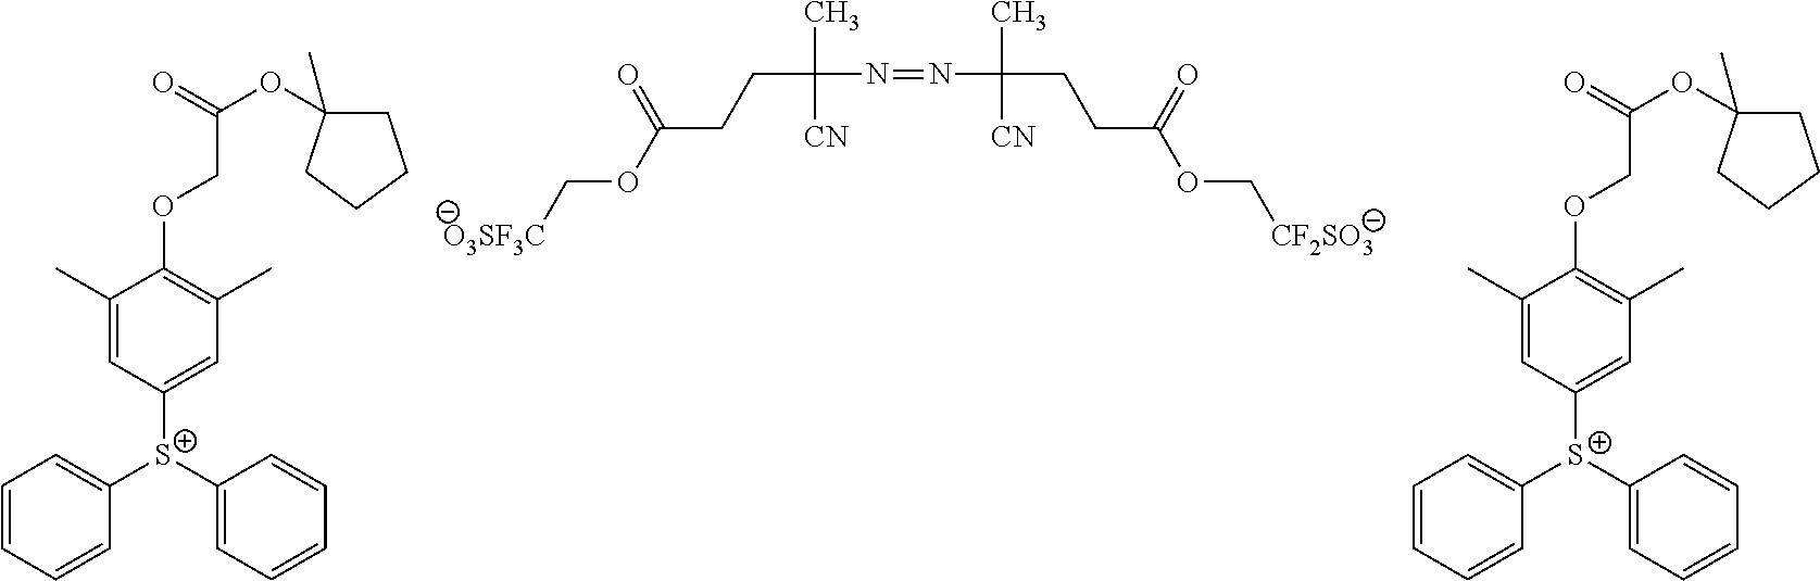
[O3SF3C]COC(CCC(C)([CN])N=NC(CCC(OC[CF2SO3])=O)(C)[CN])=O.C1([S+](C2=CC=CC=C2)C2=CC=CC=C2)=CC(C)=C(OCC(OC2(C)CCCC2)=O)C(C)=C1.C1([S+](C2=CC=CC=C2)C2=CC=CC=C2)=CC(C)=C(OCC(OC2(C)CCCC2)=O)C(C)=C1
